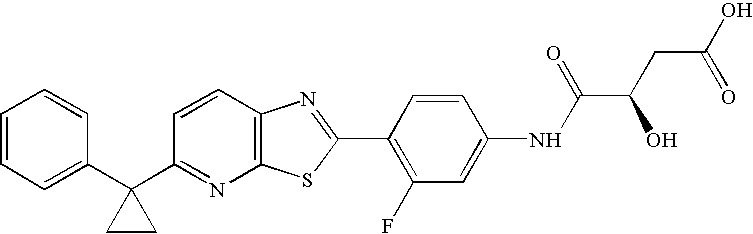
C1=CC=C(C2(C3=NC4=C(C=C3)N=C(C3=C(F)C=C(NC(C(O)CC(=O)O)=O)C=C3)S4)CC2)C=C1
